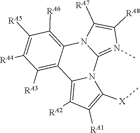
C1([RA6])=C2N3C(=N(C)C([RA8])=C3[RA7])N3C(=C([RA2])C([RA1])=C3[X]C)C2=C([RA3])C([RA4])=C1[RA5]
